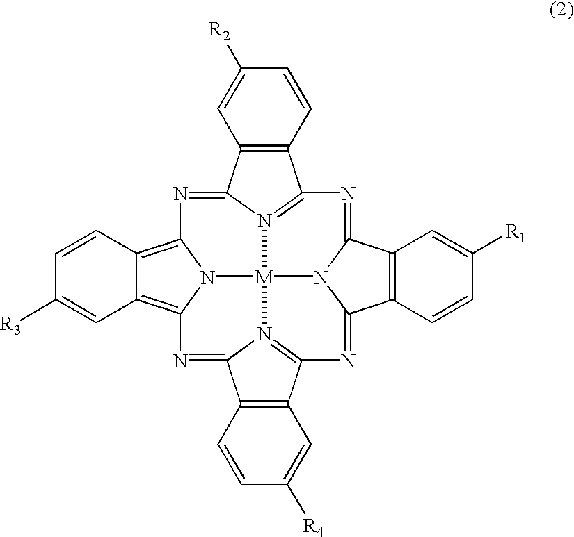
C1=CC2=C(C=C1[R2])C1=NC3=C4C=CC([R3])=CC4=C4N=C5C6=C(C=C([R4])C=C6)C6=N5[M]5(N1=C2N=C1C2=C(C=CC([R1])=C2)C(=N6)N15)N34
